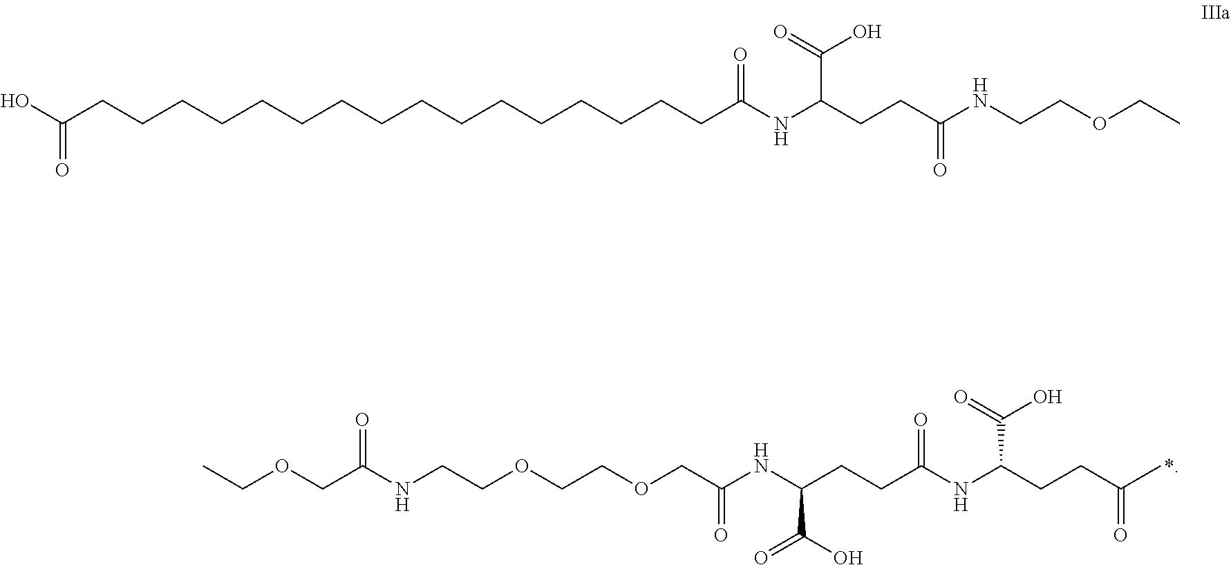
C(NCCOCCOCC(NC(CCC(NC(CCC(C)=O)C(=O)O)=O)C(O)=O)=O)(=O)COCC.OC(CCCCCCCCCCCCCCCCC(NC(CCC(NCCOCC)=O)C(=O)O)=O)=O
